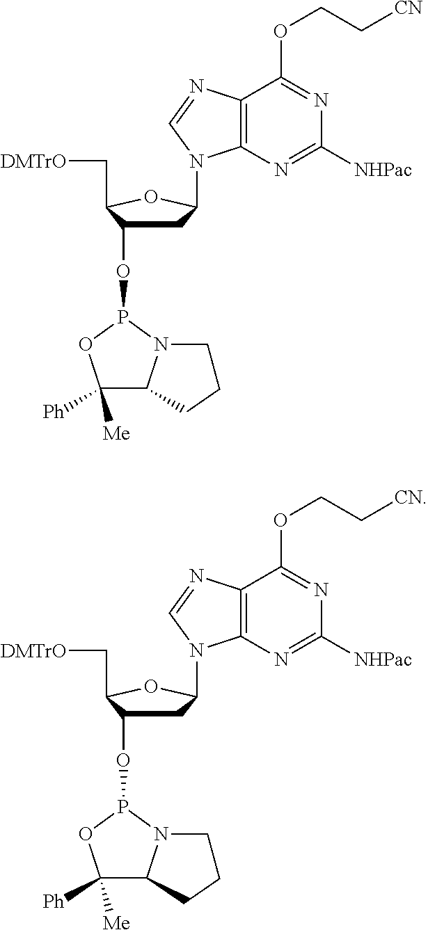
C1C(OP2OC([Ph])([Me])C3N2CCC3)C(C[DMTrO])OC1N1C2=C(N=C1)C(OCC[CN])=NC([NHPac])=N2.C1C(OP2OC([Ph])([Me])C3N2CCC3)C(C[DMTrO])OC1N1C2=C(N=C1)C(OCC[CN])=NC([NHPac])=N2
